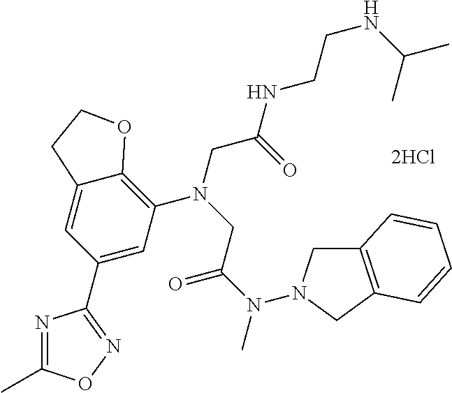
N(C(CN(CC(=O)NCCNC(C)C)C1=C2C(=CC(C3=NOC(C)=N3)=C1)CCO2)=O)(C)N1CC2=C(C1)C=CC=C2
